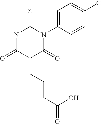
O=C1C(=CCCC(=O)O)C(=O)N(C2=CC=C(Cl)C=C2)C(=S)N1
